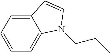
C12=CC=CC=C1N(CCC)C=C2
